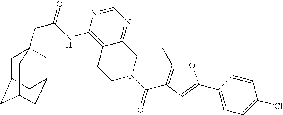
C1C2CC3CC(CC1(CC(=O)NC1=C4C(=NC=N1)CN(C(=O)C1=C(C)OC(C5=CC=C(Cl)C=C5)=C1)CC4)C3)C2
